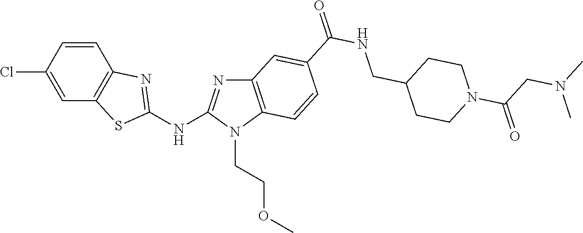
C1(Cl)=CC2=C(C=C1)N=C(NC1=NC3=C(N1CCOC)C=CC(C(NCC1CCN(C(=O)CN(C)C)CC1)=O)=C3)S2
